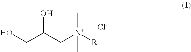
OC(C[N+]([R])(C)C)CO.[Cl-]
